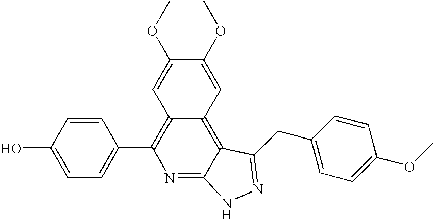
C1=C(O)C=CC(C2=C3C(=C4C(=N2)NN=C4CC2=CC=C(OC)C=C2)C=C(OC)C(OC)=C3)=C1
